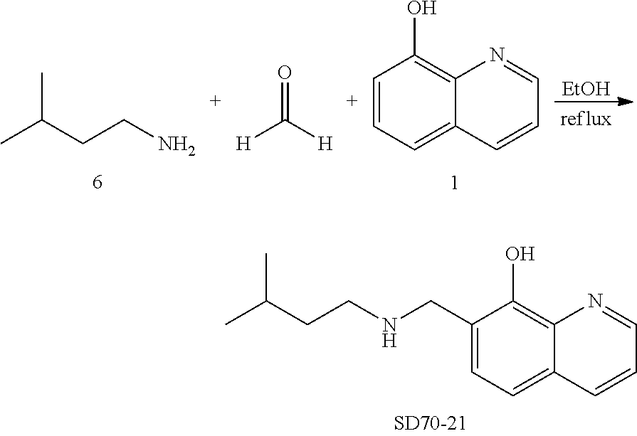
CC(CCN)C.O=C([H])[H].C1=CC=C2C(=C1O)N=CC=C2.[EtOH].C1=C(CNCCC(C)C)C(O)=C2C(=C1)C=CC=N2
